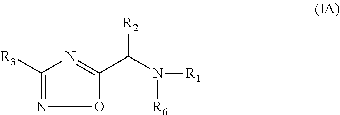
O1C(C(N([R6])[R1])[R2])=NC([R3])=N1
